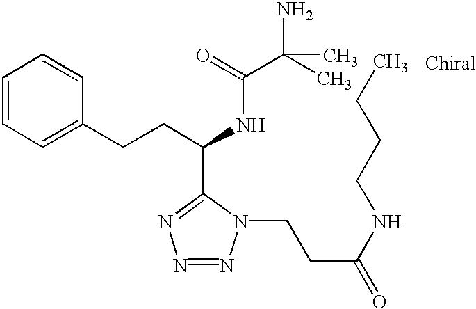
C1=CC=C(CCC(NC(C(C)(C)N)=O)C2=NN=NN2CCC(=O)NCCCC)C=C1
